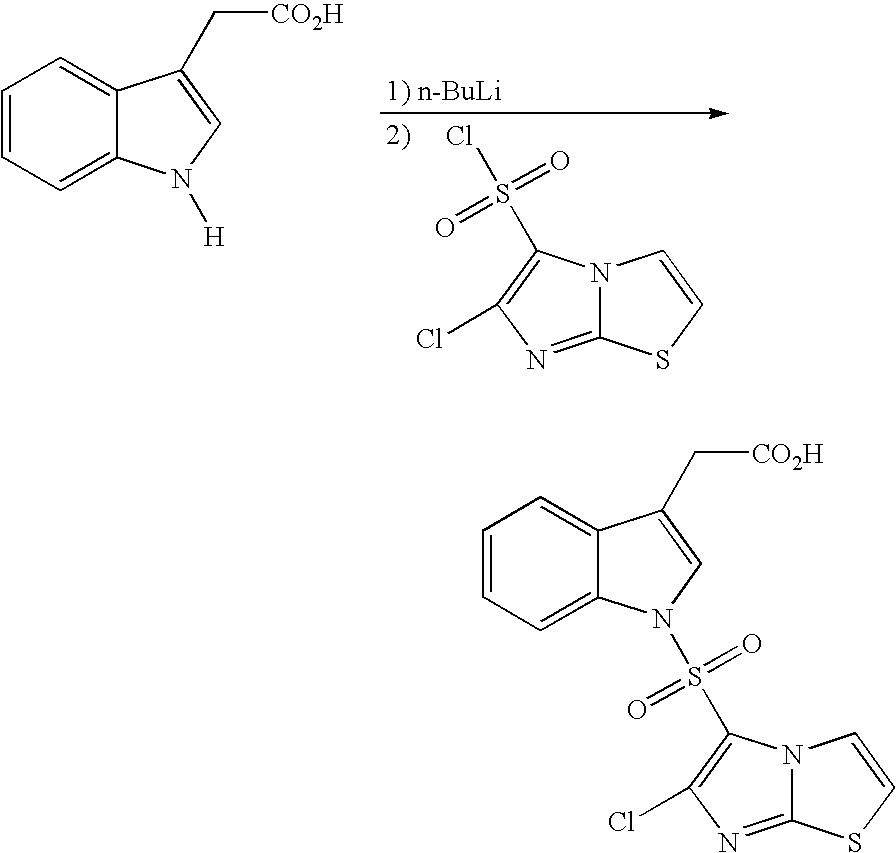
C1=CC=C2C(=C1)C(C[CO2H])=CN2[H].O=S(=O)(C1=C(Cl)N=C2N1C=CS2)Cl.C1=CC=C2C(=C1)C(C[CO2H])=CN2S(=O)(=O)C1=C(Cl)N=C2N1C=CS2
